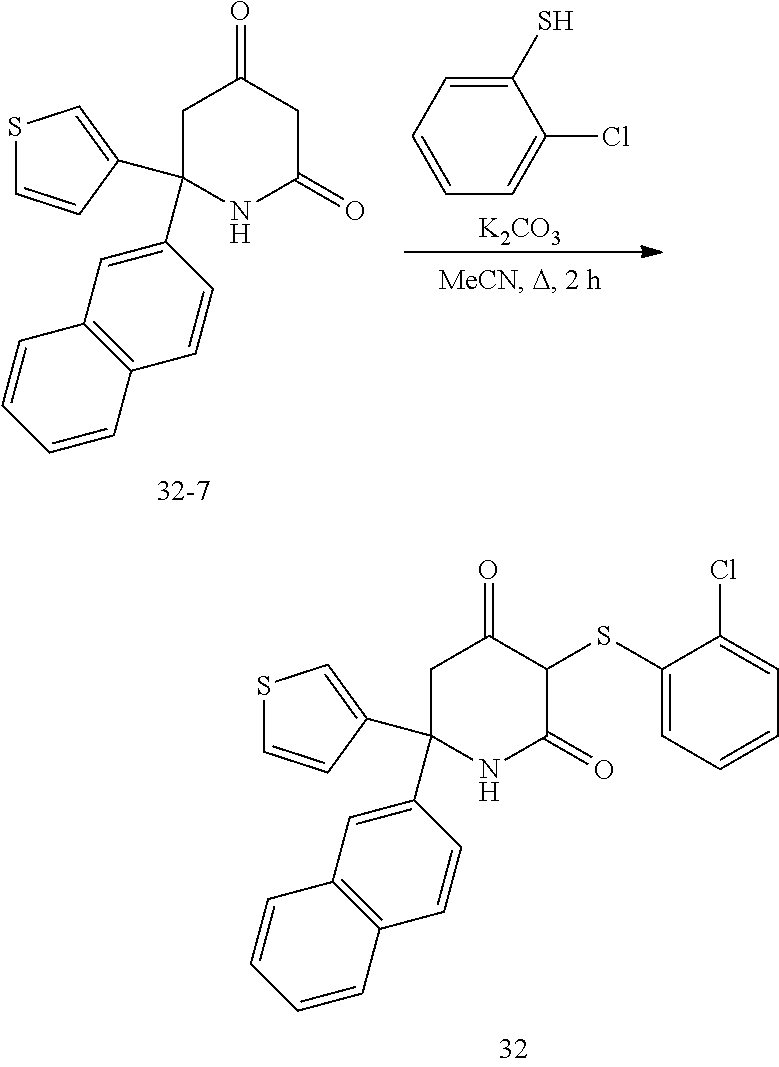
C1C(C2=CC3=C(C=C2)C=CC=C3)(C2=CSC=C2)NC(=O)C(SC2=CC=CC=C2Cl)C1=O.C1=C(S)C(Cl)=CC=C1.[K2CO3].C1C(C2=CC3=C(C=C2)C=CC=C3)(C2=CSC=C2)NC(=O)CC1=O
